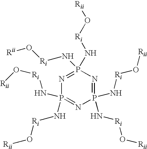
N1=P(N[Ri]O[Rii])(N[Ri]O[Rii])N=P(N[Ri]O[Rii])(N[Ri]O[Rii])N=P1(N[Ri]O[Rii])N[Ri]O[Rii]
